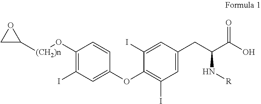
C1C([(CH2)n]OC2=C(I)C=C(OC3=C(I)C=C(CC(C(O)=O)N[R])C=C3I)C=C2)O1
